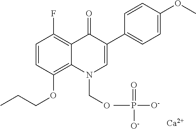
C1=CC(OCCC)=C2C(=C1F)C(=O)C(C1=CC=C(OC)C=C1)=CN2CO.CP(=O)([O-])[O-].[Ca]
